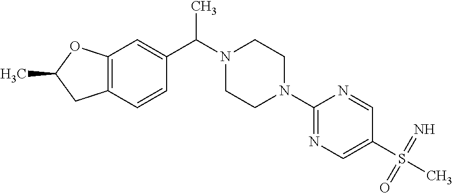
C12=C(C=CC(C(N3CCN(C4=NC=C(S(C)(=N)=O)C=N4)CC3)C)=C1)CC(C)O2
